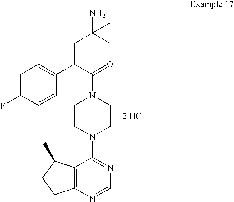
[2 HCl].C12=C(N=CN=C1N1CCN(C(=O)C(C3=CC=C(F)C=C3)CC(N)(C)C)CC1)CCC2C
